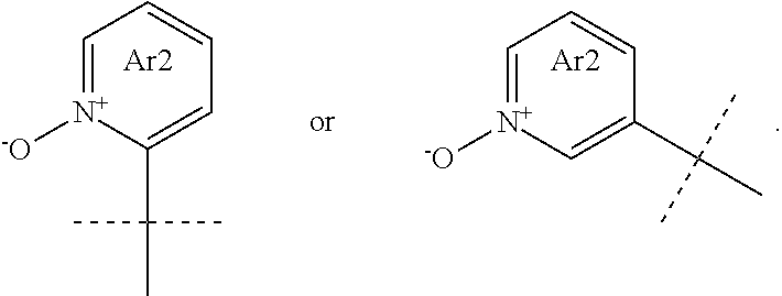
C1=[N+]([-O])C=C(C(C)(C)C)C=C1.C1=[N+]([-O])C(C(C)(C)C)=CC=C1.[Ar2].[Ar2]
